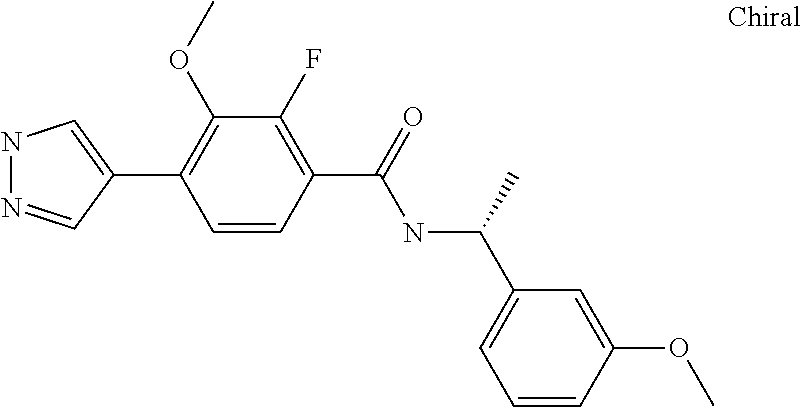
N1N=CC(C2=C(OC)C(F)=C(C(NC(C3=CC=CC(OC)=C3)C)=O)C=C2)=C1
